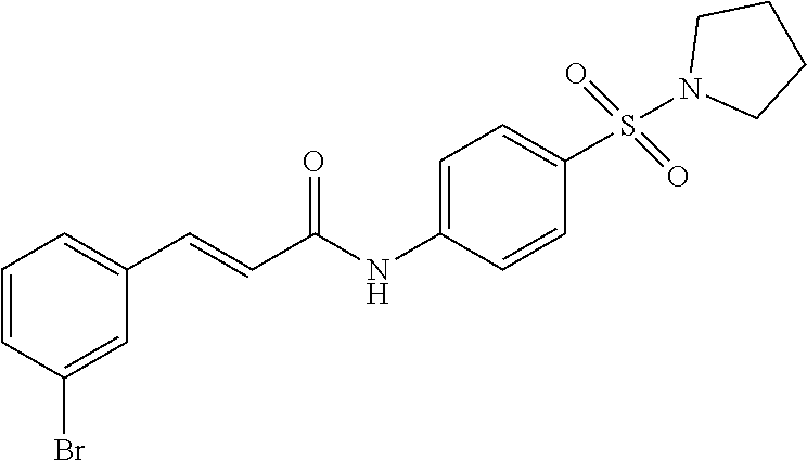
C1=CC(Br)=CC(C=CC(NC2=CC=C(S(=O)(=O)N3CCCC3)C=C2)=O)=C1
